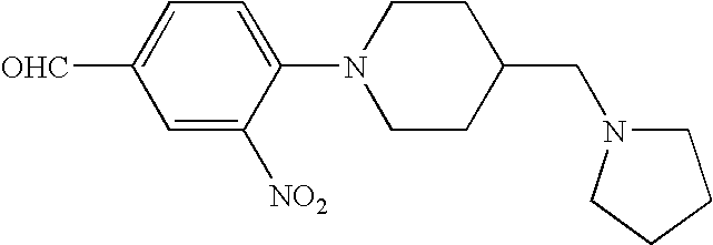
C1=C([NO2])C(N2CCC(CN3CCCC3)CC2)=CC=C1[OHC]
